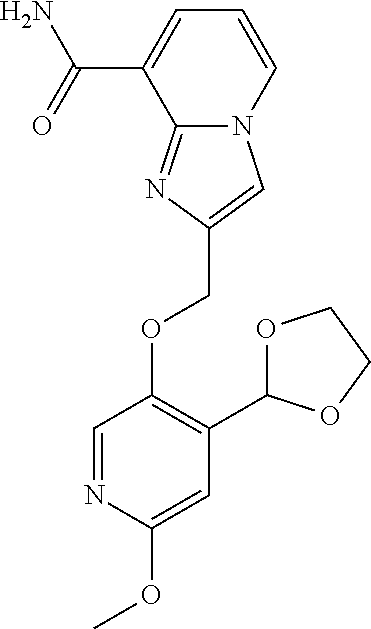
C(OC1=C(C2OCCO2)C=C(OC)N=C1)C1=CN2C(=N1)C(C(=O)N)=CC=C2
